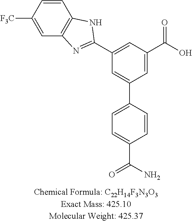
C1=CC(C2=CC(C3=NC4=C(N3)C=CC([F3C])=C4)=CC(C(O)=O)=C2)=CC=C1C(=O)N
